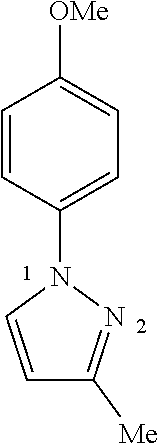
C1=CC(N2C=CC([Me])=N2)=CC=C1[OMe]
